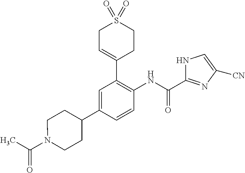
CC(N1CCC(C2=CC(C3=CCS(=O)(=O)CC3)=C(NC(C3=NC([CN])=CN3)=O)C=C2)CC1)=O
